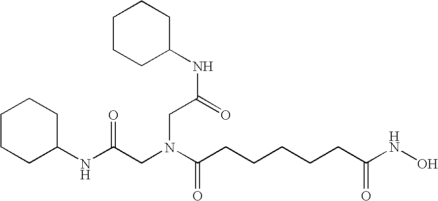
N(C(=O)CN(CC(NC1CCCCC1)=O)C(=O)CCCCCC(NO)=O)C1CCCCC1
